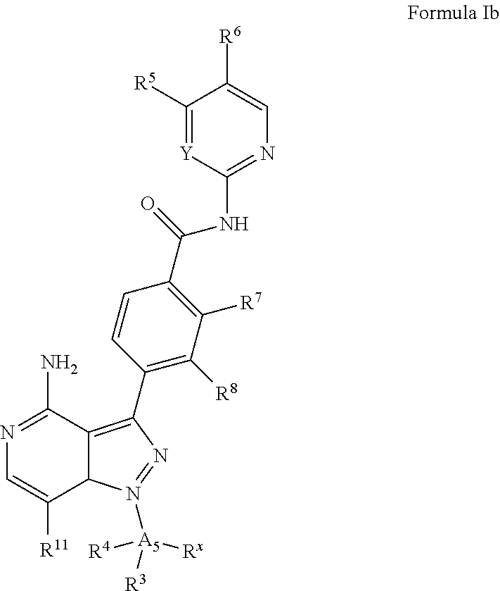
N1=C(N)C2=C(C3=C([R8])C([R7])=C(C(=O)NC4=NC=C([R6])C([R5])=[Y]4)C=C3)N=N([A5]([R4])([Rx])[R3])C2C([R11])=C1
